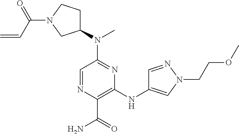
C1=NC(C(=O)N)=C(NC2=CN(CCOC)N=C2)N=C1N(C1CCN(C(C=C)=O)C1)C
